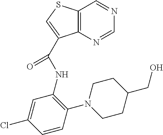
C12=C(SC=C1C(=O)NC1=C(N3CCC(CO)CC3)C=CC(Cl)=C1)C=NC=N2
